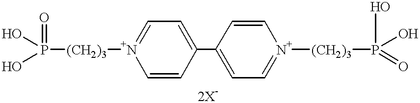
P([(CH2)3][N+]1=CC=C(C2=CC=[N+]([(CH2)3]P(O)(O)=O)C=C2)C=C1)(=O)(O)O
